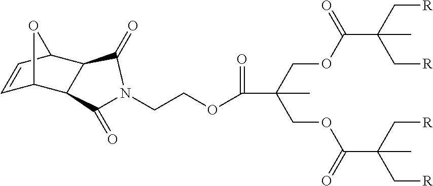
C1=CC2C3C(C1O2)C(=O)N(CCOC(C(COC(C(C[R])(C[R])C)=O)(COC(C(C[R])(C[R])C)=O)C)=O)C3=O
